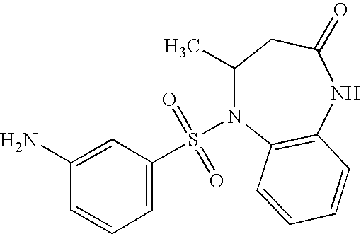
C1(N)=CC(S(=O)(=O)N2C(C)CC(=O)NC3=C2C=CC=C3)=CC=C1
